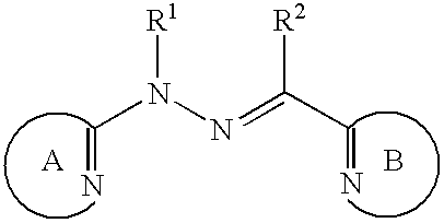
C(=N)N(N=C(C=N)[R2])[R1].B
